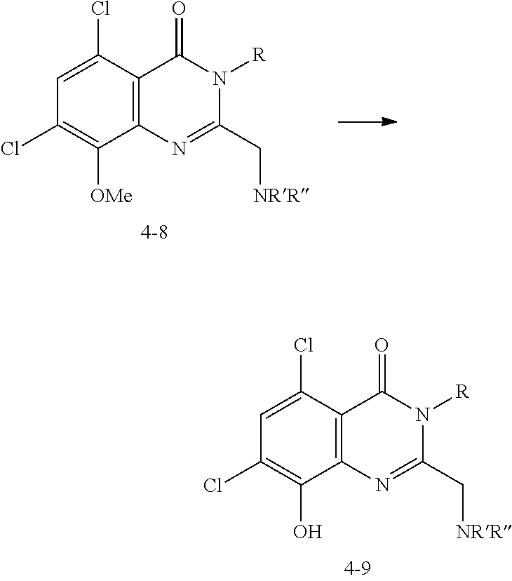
C1=C(Cl)C2=C(C([OMe])=C1Cl)N=C(C[NRR])N([R])C2=O.C1=C(Cl)C2=C(C(O)=C1Cl)N=C(C[NRR])N([R])C2=O
